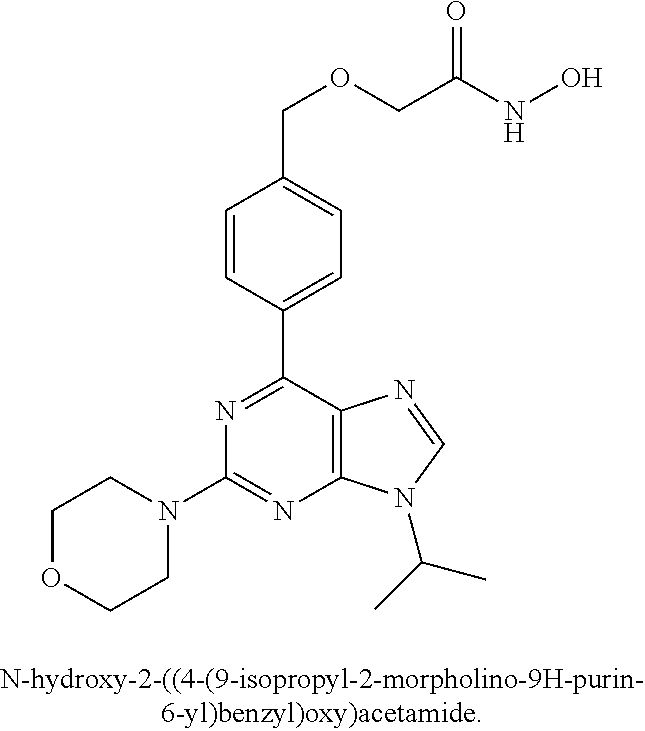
N1(C2=NC3=C(C(C4=CC=C(COCC(NO)=O)C=C4)=N2)N=CN3C(C)C)CCOCC1
